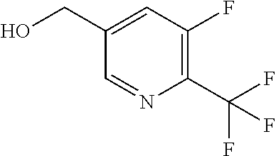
C1=NC(C(F)(F)F)=C(F)C=C1CO
